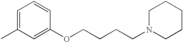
C1=C(C)C=C(OCCCCN2CCCCC2)C=C1
